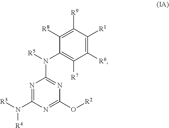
[R4]N([R3])C1=NC(N([R5])C2=C([R7])C([R6])=C([R1])C([R9])=C2[R8])=NC(O[R2])=N1
